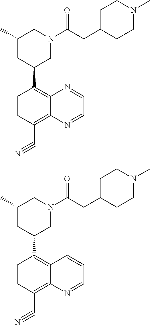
N1=CC=CC2=C(C3CC(C)CN(C(CC4CCN(C)CC4)=O)C3)C=CC(C#N)=C12.N1=CC=NC2=C(C3CC(C)CN(C(CC4CCN(C)CC4)=O)C3)C=CC(C#N)=C12
